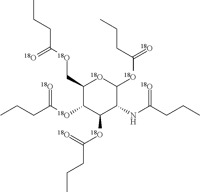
C(C1C([18O]C(CCC)=[18O])C([18O]C(CCC)=[18O])C(NC(CCC)=[18O])C([18O]C(=[18O])CCC)[18O]1)[18O]C(=[18O])CCC
